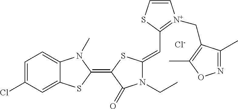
[Cl-].C1=C(Cl)C=C2C(=C1)N(C)C(=C1C(=O)N(CC)C(=CC3=[N+](CC4=C(C)ON=C4C)C=CS3)S1)S2
